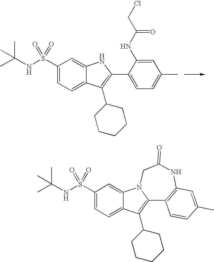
C1(S(NC(C)(C)C)(=O)=O)=CC=C2C(=C1)NC(C1=CC=C(C)C=C1NC(CCl)=O)=C2C1CCCCC1.C1(S(NC(C)(C)C)(=O)=O)=CC=C2C(=C1)N1C(=C2C2CCCCC2)C2=C(NC(=O)C1)C=C(C)C=C2
